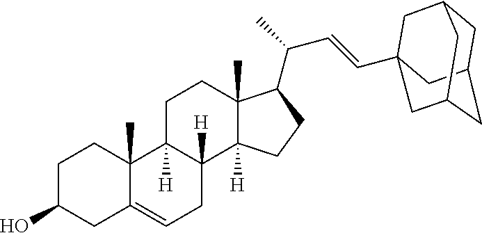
C1C(O)CC2=CCC3([H])C([H])(C2(C)C1)CCC1(C)C3([H])CCC1C(C=CC12CC3CC(CC(C1)C3)C2)C
